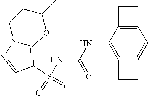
S(NC(NC1=C2C(=CC3=C1CC3)CC2)=O)(C1=C2N(N=C1)CCC(C)O2)(=O)=O
